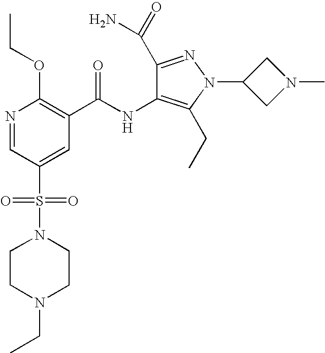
N1=CC(S(N2CCN(CC)CC2)(=O)=O)=CC(C(NC2=C(CC)N(C3CN(C)C3)N=C2C(=O)N)=O)=C1OCC
